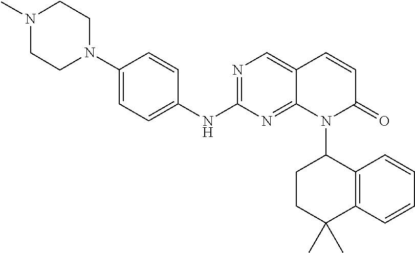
N1=C(NC2=CC=C(N3CCN(C)CC3)C=C2)N=C2C(=C1)C=CC(=O)N2C1C2=C(C=CC=C2)C(C)(C)CC1
